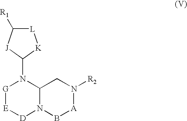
[L]1C([R1])[J]C(N2[G][E][D]N3C2CN([R2])[A]B3)[K]1
